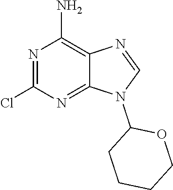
N1=C(Cl)N=C2C(=C1N)N=CN2C1CCCCO1
